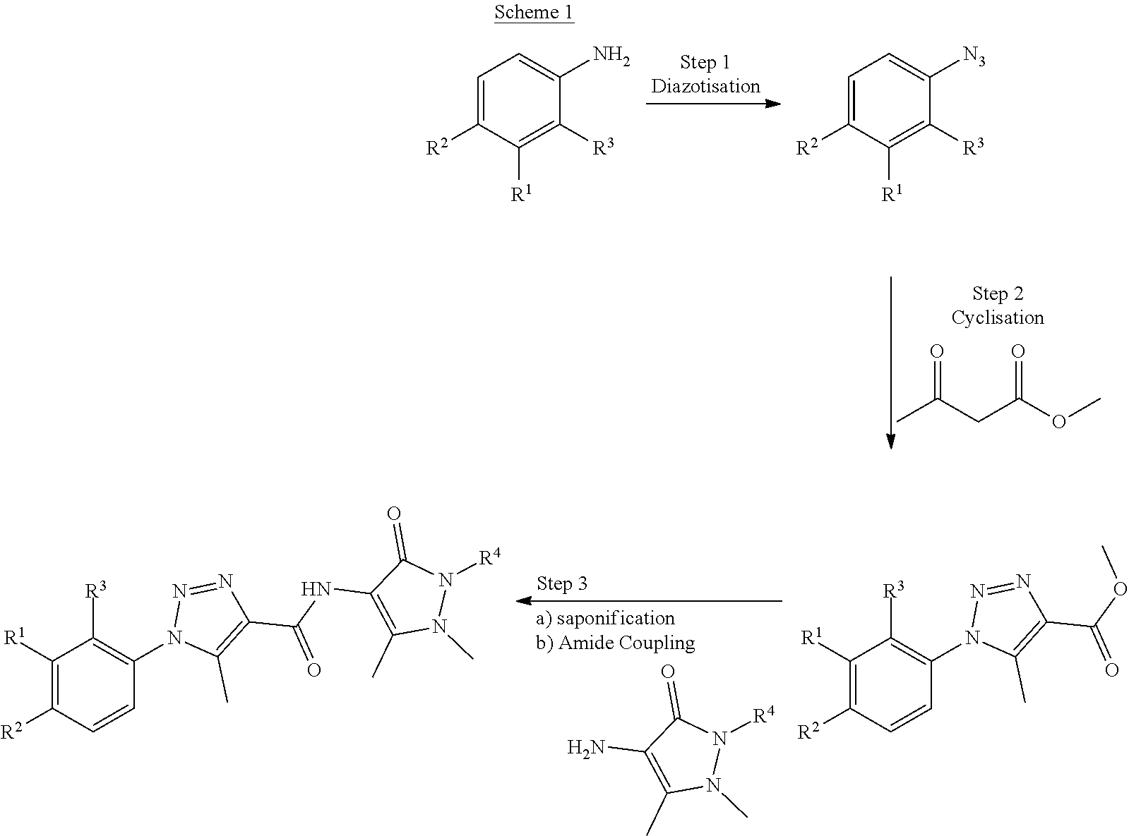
C1=C([R2])C([R1])=C([R3])C(N)=C1.C1=C([R2])C([R1])=C([R3])C([N3])=C1.CC(CC(OC)=O)=O.NC1=C(C)N(C)N([R4])C1=O.C1([R1])=C([R2])C=CC(N2C(C)=C(C(NC3=C(C)N(C)N([R4])C3=O)=O)N=N2)=C1[R3].C1([R1])=C([R2])C=CC(N2C(C)=C(C(OC)=O)N=N2)=C1[R3]
